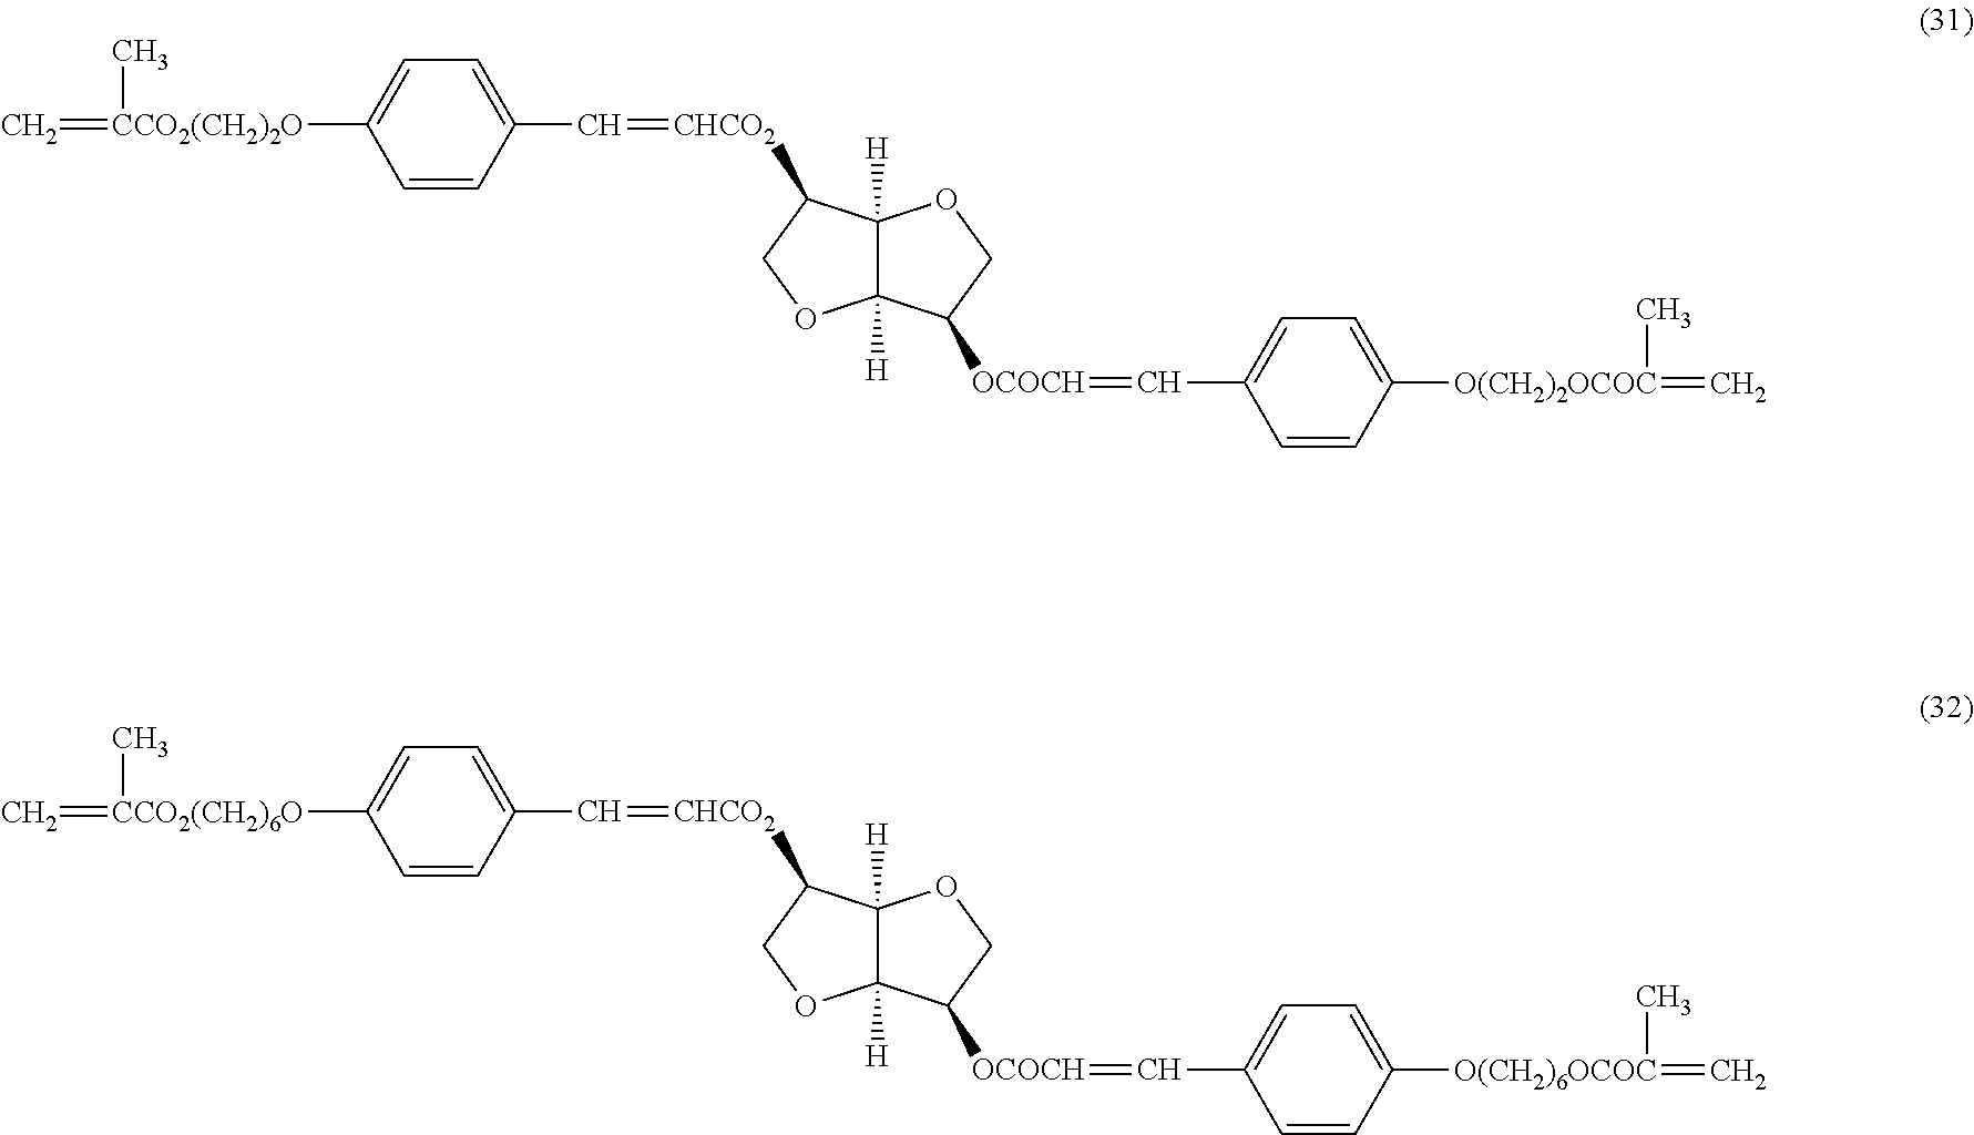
C1=CC(C=[CHCO2]C2C3([H])C([H])(OC2)C([OCOCH]=CC2=CC=C([O(CH2)6OCOC](C)=C)C=C2)CO3)=CC=C1[CCO2(CH2)6O](=C)C.C1=CC(C=[CHCO2]C2C3([H])C([H])(OC2)C([OCOCH]=CC2=CC=C([O(CH2)2OCOC](C)=C)C=C2)CO3)=CC=C1[CCO2(CH2)2O](=C)C
